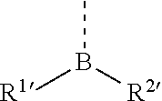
CB([R1])[R2]
